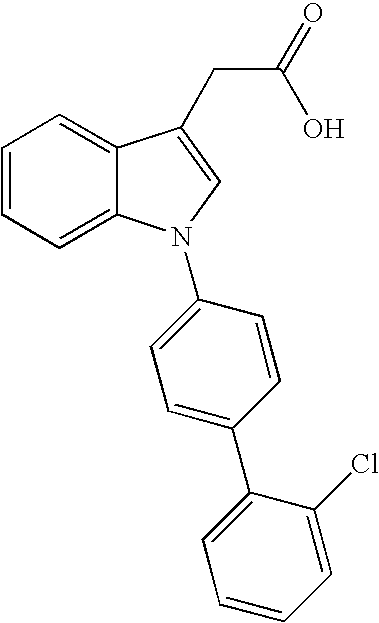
C1=CC=C2C(=C1)C(CC(=O)O)=CN2C1=CC=C(C2=CC=CC=C2Cl)C=C1
